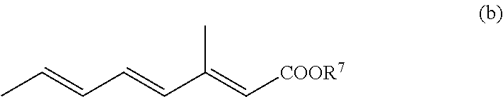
C(=CC=CC(=C[COOR7])C)C
